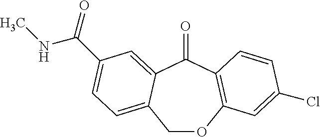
C1OC2=C(C(=O)C3=CC(C(NC)=O)=CC=C13)C=CC(Cl)=C2
